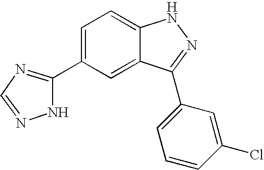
C1(C2=NC=NN2)=CC=C2C(=C1)C(C1=CC=CC(Cl)=C1)=NN2
